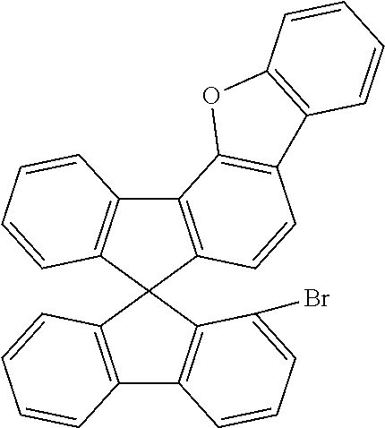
C12=C(C=CC=C1)C1(C3=C2C=CC=C3Br)C2=C(C3=C1C=CC1=C3OC3=C1C=CC=C3)C=CC=C2
